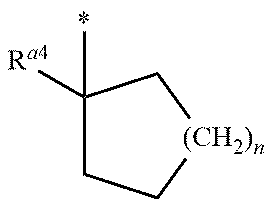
C1(*)([Ra4])CC[(CH2)n]C1
